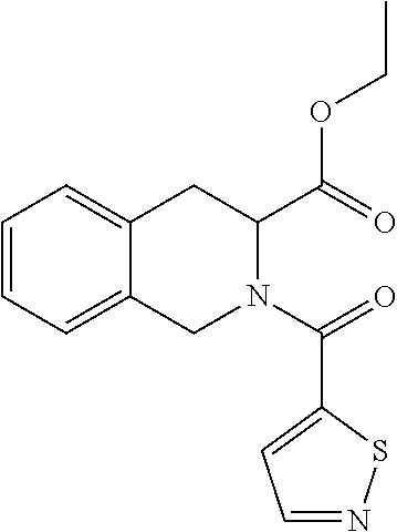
C1=CC=C2C(=C1)CC(C(OCC)=O)N(C(=O)C1=CC=NS1)C2
